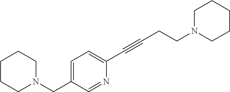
C1CCN(CC2=CC=C(C#CCCN3CCCCC3)N=C2)CC1
